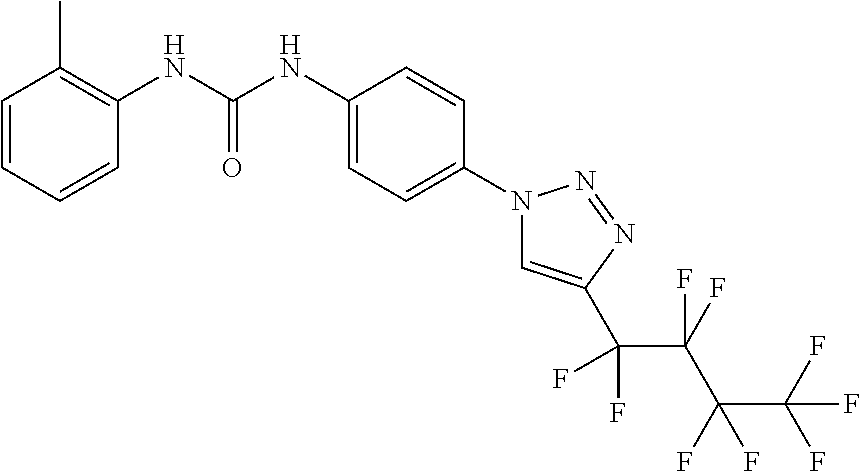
C1=CC=CC(NC(NC2=CC=C(N3C=C(C(C(C(C(F)(F)F)(F)F)(F)F)(F)F)N=N3)C=C2)=O)=C1C
